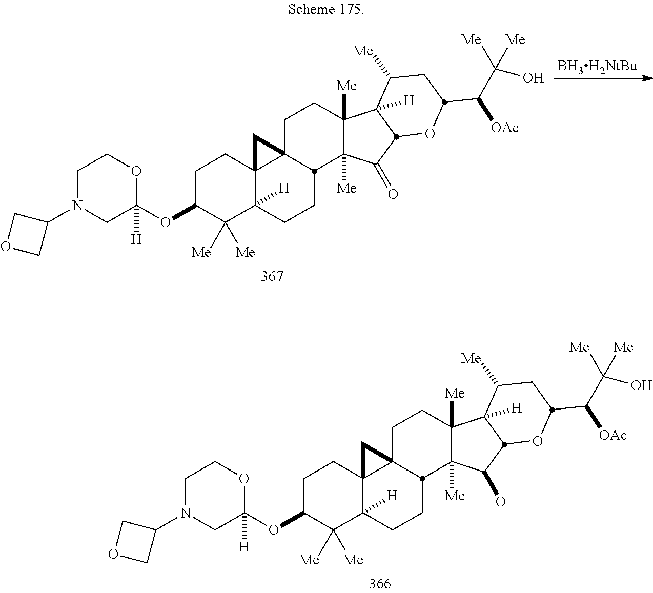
O(C1C([Me])([Me])C2([H])C3(CC1)C1(CCC4([Me])C([Me])(C(O)C5C4([H])C([Me])CC(C(C(O)([Me])[Me])[OAc])O5)C1CC2)C3)C1([H])OCCN(C2COC2)C1.O(C1C([Me])([Me])C2([H])C3(CC1)C1(CCC4([Me])C([Me])(C(=O)C5C4([H])C([Me])CC(C(C(O)([Me])[Me])[OAc])O5)C1CC2)C3)C1([H])OCCN(C2COC2)C1.[BH3H2NtBu]
